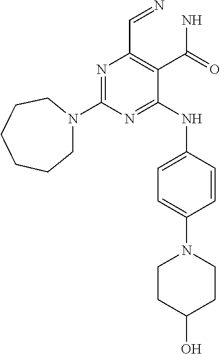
N1=C(NC2=CC=C(N3CCC(O)CC3)C=C2)C(C(N)=O)=C(C=N)N=C1N1CCCCCC1
